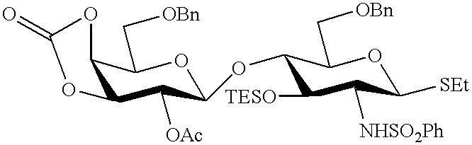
O=C1OC2C(C([OAc])C(OC3C([TESO])C([NHSO2Ph])C([SEt])OC3C[OBn])OC2C[OBn])O1
